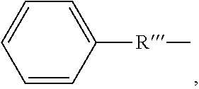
C1=CC([R]C)=CC=C1
